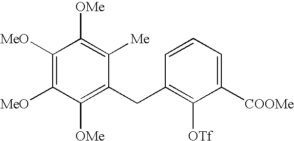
C1([OMe])=C(CC2=C([OTf])C([COOMe])=CC=C2)C([Me])=C([OMe])C([MeO])=C1[MeO]
